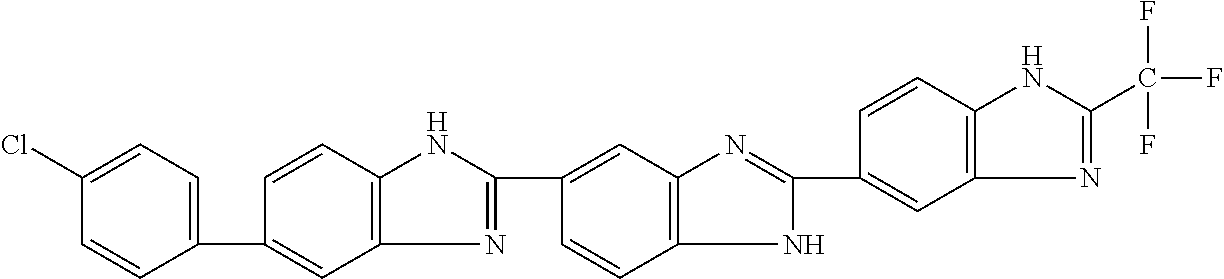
C1=CC2=C(C=C1C1=NC3=C(C=CC(C4=CC=C(Cl)C=C4)=C3)N1)N=C(C1=CC3=C(C=C1)NC(C(F)(F)F)=N3)N2
